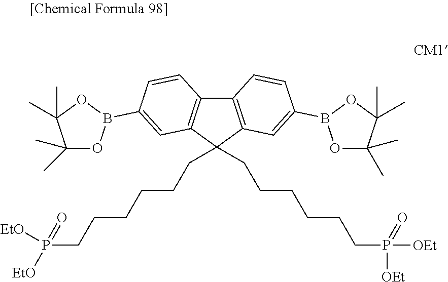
C12=C(C(CCCCCCP([OEt])(=O)[OEt])(CCCCCCP([EtO])(=O)[EtO])C3=C1C=CC(B1OC(C)(C)C(C)(C)O1)=C3)C=C(B1OC(C)(C)C(C)(C)O1)C=C2
